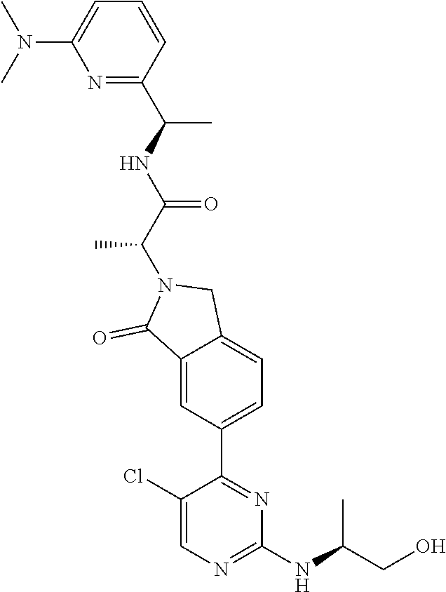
N1=C(C(NC(C(N2C(=O)C3=CC(C4=NC(NC(CO)C)=NC=C4Cl)=CC=C3C2)C)=O)C)C=CC=C1N(C)C
